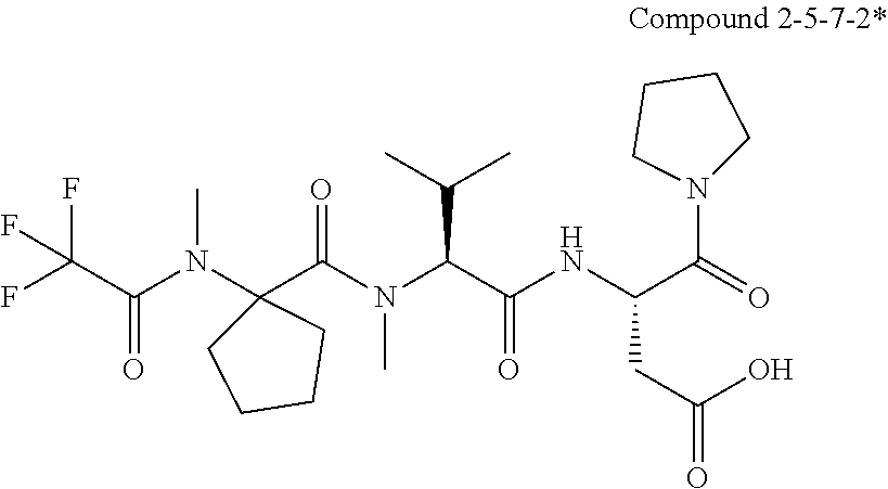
FC(C(=O)N(C1(C(N(C)C(C(=O)NC(CC(O)=O)C(N2CCCC2)=O)C(C)C)=O)CCCC1)C)(F)F
